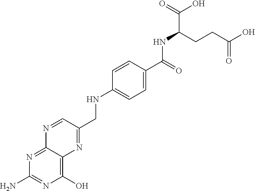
C1(O)=C2C(=NC(N)=N1)N=CC(CNC1=CC=C(C(=O)NC(C(=O)O)CCC(O)=O)C=C1)=N2
